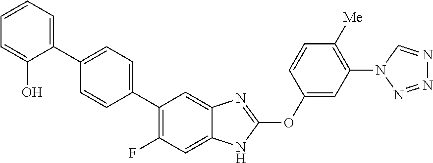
C1(C2=CC=C(C3=CC=CC=C3O)C=C2)=C(F)C=C2C(=C1)N=C(OC1=CC(N3C=NN=N3)=C([Me])C=C1)N2
